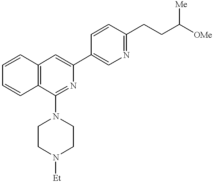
C1=CC2=C(C=C1)C(N1CCN([Et])CC1)=NC(C1=CN=C(CCC([OMe])[Me])C=C1)=C2
